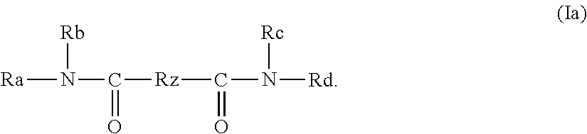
[Ra]N([Rb])C([Rz]C(N([Rc])[Rd])=O)=O
